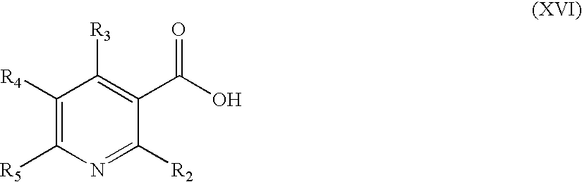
C1([R4])=C([R5])N=C([R2])C(C(=O)O)=C1[R3]
